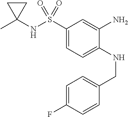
C1(S(NC2(C)CC2)(=O)=O)=CC=C(NCC2=CC=C(F)C=C2)C(N)=C1
